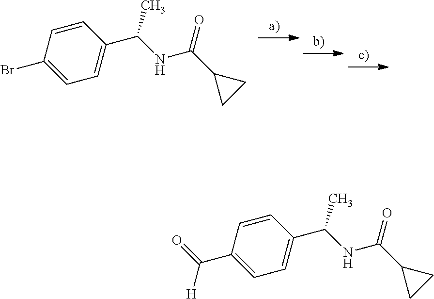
C1=C(C(NC(C2CC2)=O)C)C=CC(Br)=C1.C1=C(C(NC(C2CC2)=O)C)C=CC(C(=O)[H])=C1
